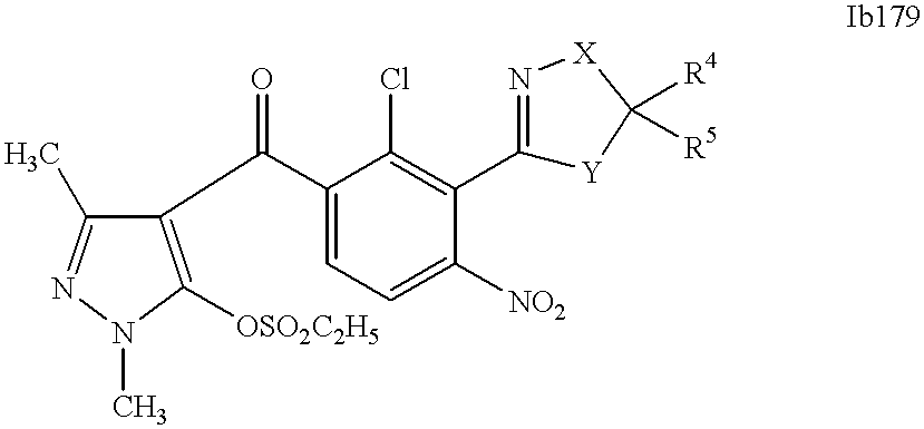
C1(C)=NN(C)C([OSO2C2H5])=C1C(=O)C1=CC=C([NO2])C(C2=N[X]C([R4])([R5])[Y]2)=C1Cl
